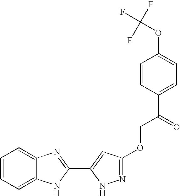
C1=CC=C2C(=C1)N=C(C1=CC(OCC(=O)C3=CC=C(OC(F)(F)F)C=C3)=NN1)N2
